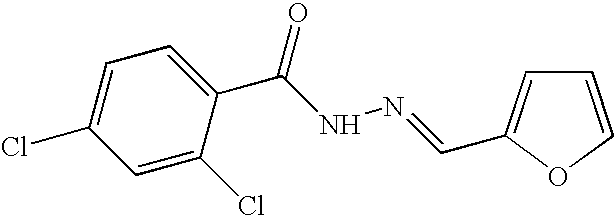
C1=C(Cl)C(C(NN=CC2=CC=CO2)=O)=CC=C1Cl
